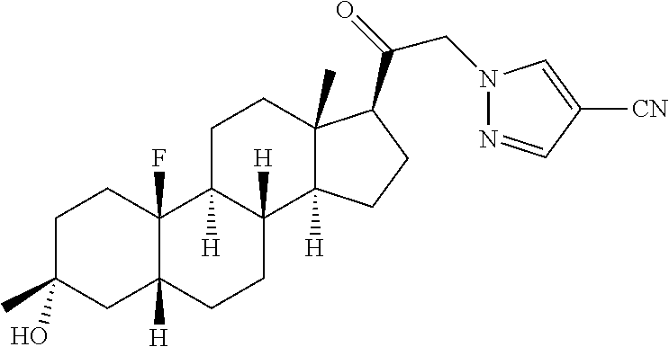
C1C(C)(O)CC2([H])C(F)(C1)C1([H])C([H])(CC2)C2([H])C(C)(CC1)C(C(=O)CN1N=CC([CN])=C1)CC2
